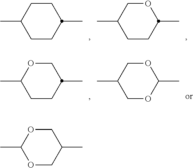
C1CC(C)OCC1C.C1CC(C)CCC1C.C1CC(C)COC1C.C1OC(C)OCC1C.O1CC(C)COC1C
